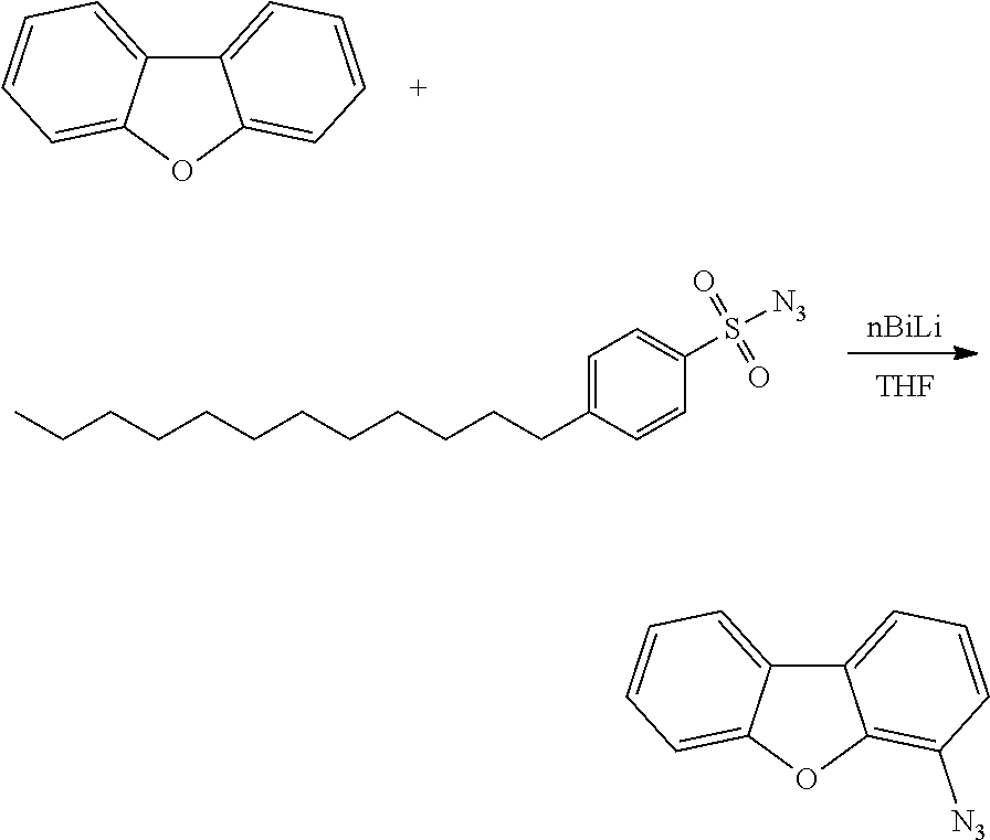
C12=CC=CC=C1OC1=CC=CC=C21.[THF].CCCCCCCCCCCCC1=CC=C(S(=O)(=O)[N3])C=C1.C12=CC=CC([N3])=C1OC1=CC=CC=C21
